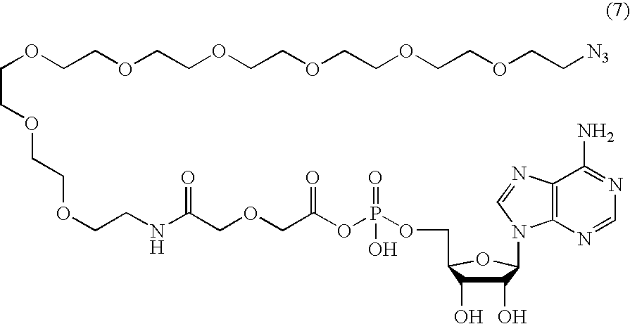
O(CC1C(O)C(O)C(N2C3=C(C(N)=NC=N3)N=C2)O1)P(OC(COCC(NCCOCCOCCOCCOCCOCCOCCOCCOCC[N3])=O)=O)(=O)O
